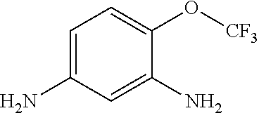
C1=C(N)C=C(N)C(O[CF3])=C1
